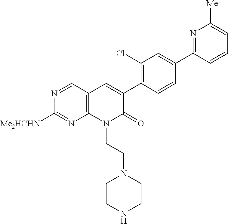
N1=CC2=C(N=C1[Me2HCHN])N(CCN1CCNCC1)C(=O)C(C1=C(Cl)C=C(C3=NC([Me])=CC=C3)C=C1)=C2
